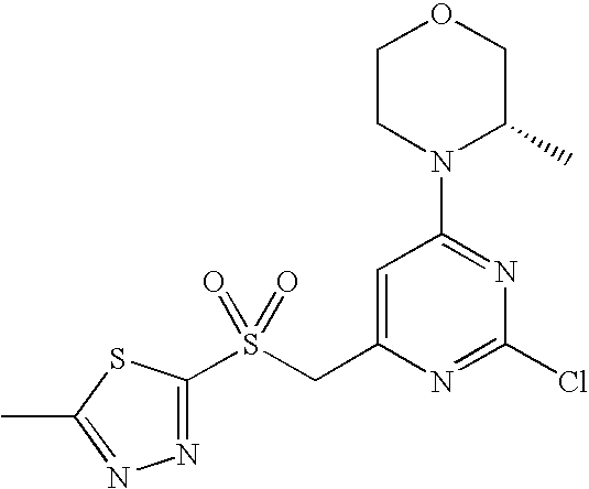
C1CN(C2=NC(Cl)=NC(CS(=O)(=O)C3=NN=C(C)S3)=C2)C(C)CO1
